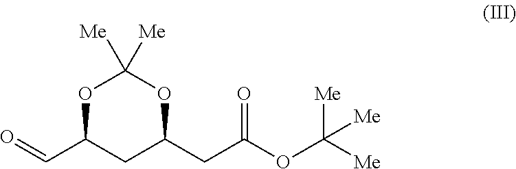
O1C(C=O)CC(CC(OC([Me])([Me])[Me])=O)OC1([Me])[Me]
